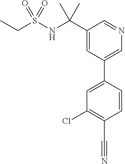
C1(C(NS(CC)(=O)=O)(C)C)=CC(C2=CC(Cl)=C(C#N)C=C2)=CN=C1
